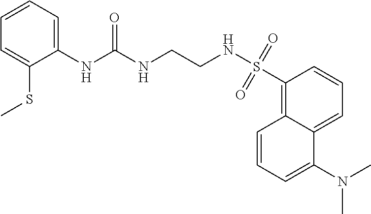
C12=CC=CC(S(NCCNC(NC3=CC=CC=C3SC)=O)(=O)=O)=C1C=CC=C2N(C)C
